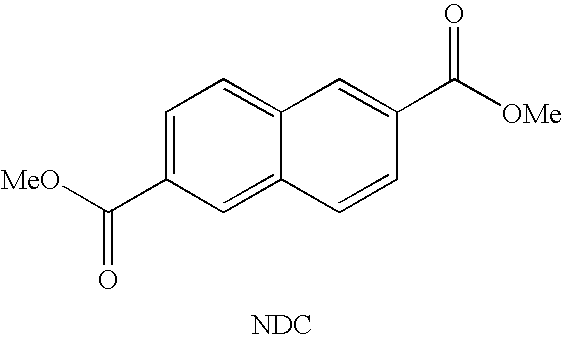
[MeO]C(C1=CC=C2C(=C1)C=CC(C([OMe])=O)=C2)=O.[NDC]
